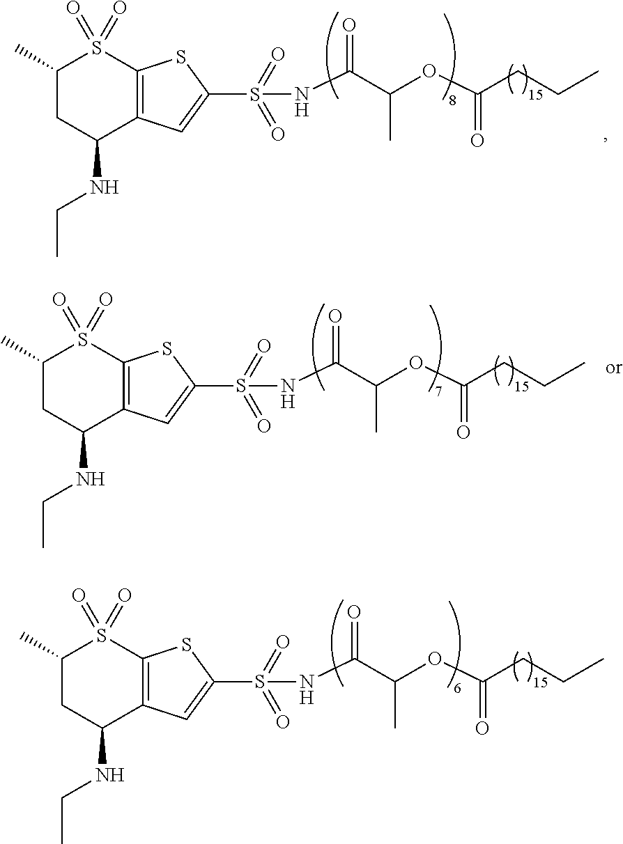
C1(C)CC(NCC)C2=C(S1(=O)=O)SC(S(=O)(=O)NC(C(OC(=O)CCC)C)=O)=C2.C1(C)CC(NCC)C2=C(S1(=O)=O)SC(S(=O)(=O)NC(C(OC(=O)CCC)C)=O)=C2.C1(C)CC(NCC)C2=C(S1(=O)=O)SC(S(=O)(=O)NC(C(OC(=O)CCC)C)=O)=C2
